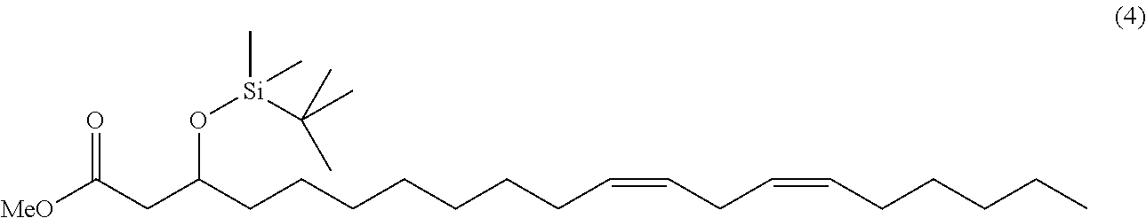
[MeO]C(CC(CCCCCCCC=CCC=CCCCCC)O[Si](C)(C(C)(C)C)C)=O
